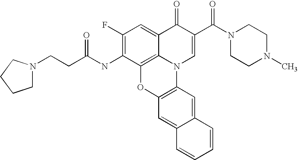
C12=C3C(=CC(F)=C1NC(CCN1CCCC1)=O)C(=O)C(C(=O)N1CCN(C)CC1)=CN3C1=C(O2)C=C2C(=C1)C=CC=C2
